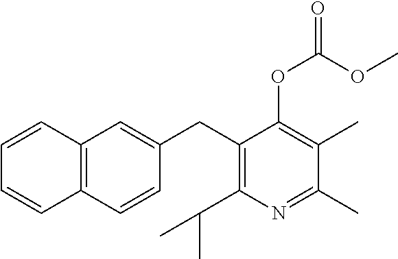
C1(CC2=C(C(C)C)N=C(C)C(C)=C2OC(OC)=O)=CC2=C(C=C1)C=CC=C2
